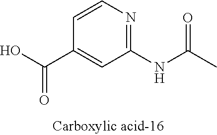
C1=CN=C(NC(C)=O)C=C1C(O)=O
